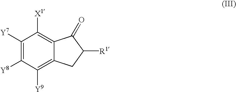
C1([Y7])=C([Y8])C([Y9])=C2C(=C1[X1])C(=O)C([R1])C2
